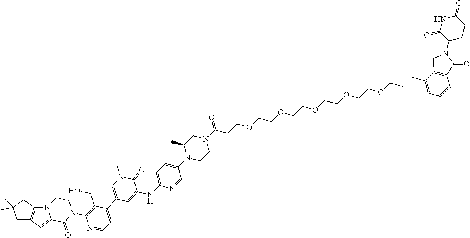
C1=C2C(=O)N(C3=C(CO)C(C4=CN(C)C(=O)C(NC5=CC=C(N6C(C)CN(C(=O)CCOCCOCCOCCOCCOCCCC7=CC=CC8=C7CN(C7C(=O)NC(=O)CC7)C8=O)CC6)C=N5)=C4)=CC=N3)CCN2C2=C1CC(C)(C)C2
